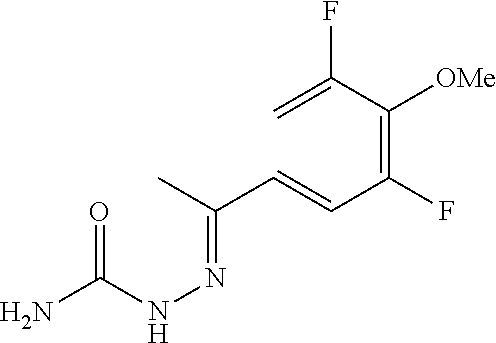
C(=CC(=C(C(=C)F)[OMe])F)C(C)=NNC(N)=O
